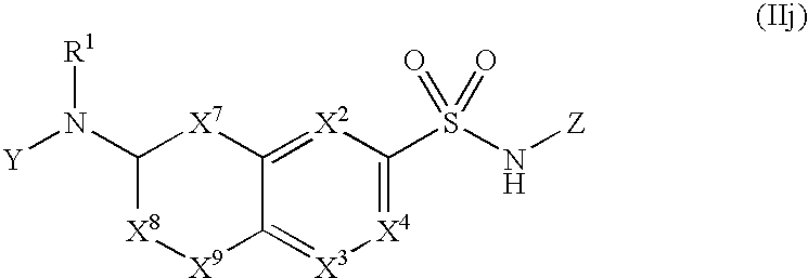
[X4]1=C(S(N[Z])(=O)=O)[X2]=C2C(=[X3]1)[X9][X8]C(N([Y])[R1])[X7]2
